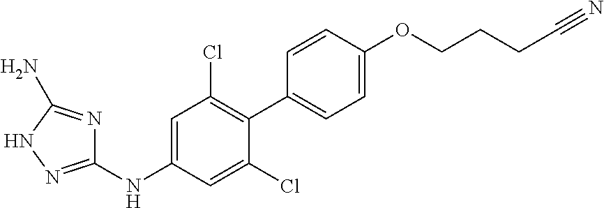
C1(NC2=CC(Cl)=C(C3=CC=C(OCCCC#N)C=C3)C(Cl)=C2)=NNC(N)=N1
